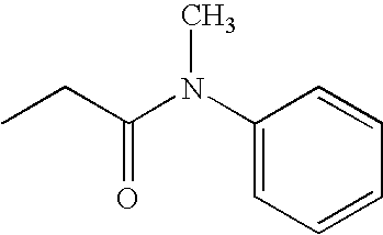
C(N(C1=CC=CC=C1)C)(CC)=O
